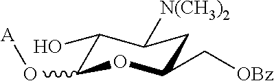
C1(O)C(O[A])OC(C[OBz])CC1[N(CH3)2]
